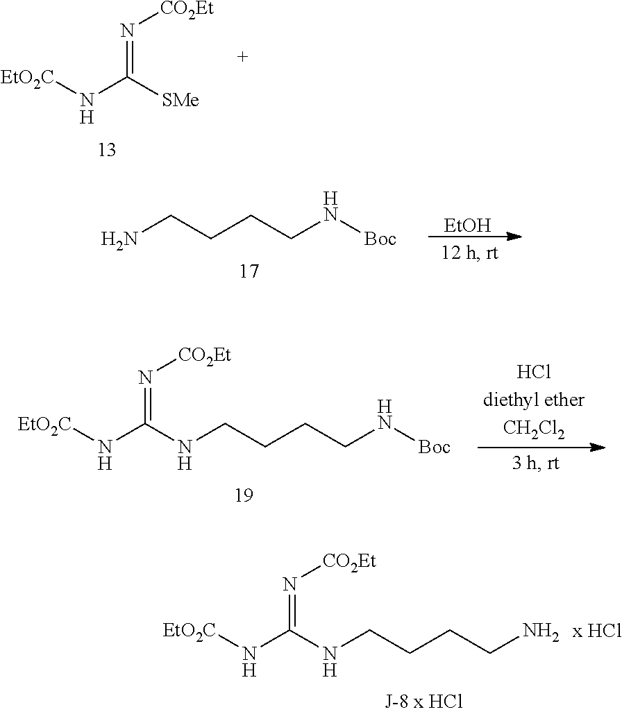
NCCCCN[Boc].[EtOH].[EtO2C]NC(NCCCCN[Boc])=N[CO2Et].N(C(NCCCCN)=N[CO2Et])[EtO2C].[x HCl].N(C(=N[CO2Et])[SMe])[EtO2C]
